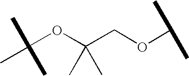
C(OC(COC(C)C)(C)C)(C)(C)C
